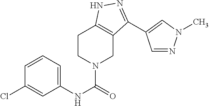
ClC1=CC(NC(=O)N2CC3=C(CC2)NN=C3C2=CN(C)N=C2)=CC=C1
